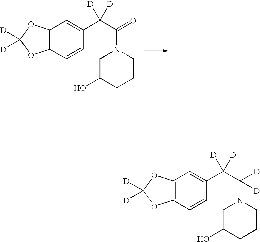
C12=C(C=CC(C(C(=O)N3CC(O)CCC3)([D])[D])=C1)OC([D])([D])O2.C12=C(C=CC(C(C(N3CC(O)CCC3)([D])[D])([D])[D])=C1)OC([D])([D])O2
